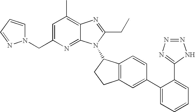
C1=C(CN2C=CC=N2)N=C2C(=C1C)N=C(CC)N2C1C2=C(C=C(C3=CC=CC=C3C3=NN=NN3)C=C2)CC1
